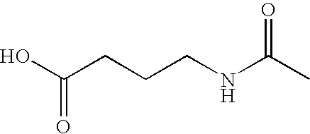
OC(CCCNC(C)=O)=O
